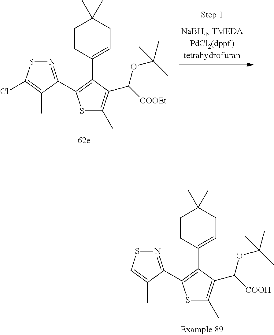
S1C(C)=C(C([COOEt])OC(C)(C)C)C(C2=CCC(C)(C)CC2)=C1C1=NSC(Cl)=C1C.S1C(C)=C(C([COOH])OC(C)(C)C)C(C2=CCC(C)(C)CC2)=C1C1=NSC=C1C
